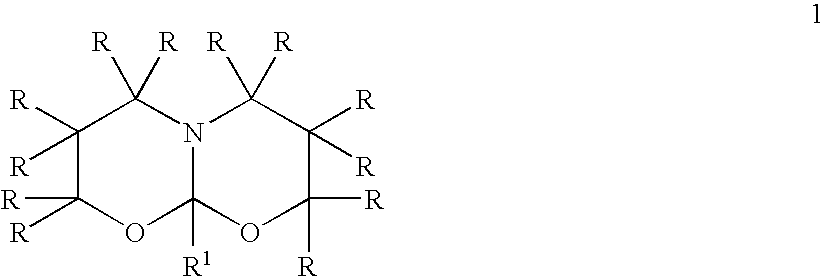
C1([R])([R])OC2([R1])N(C([R])([R])C1([R])[R])C([R])([R])C([R])([R])C([R])([R])O2
